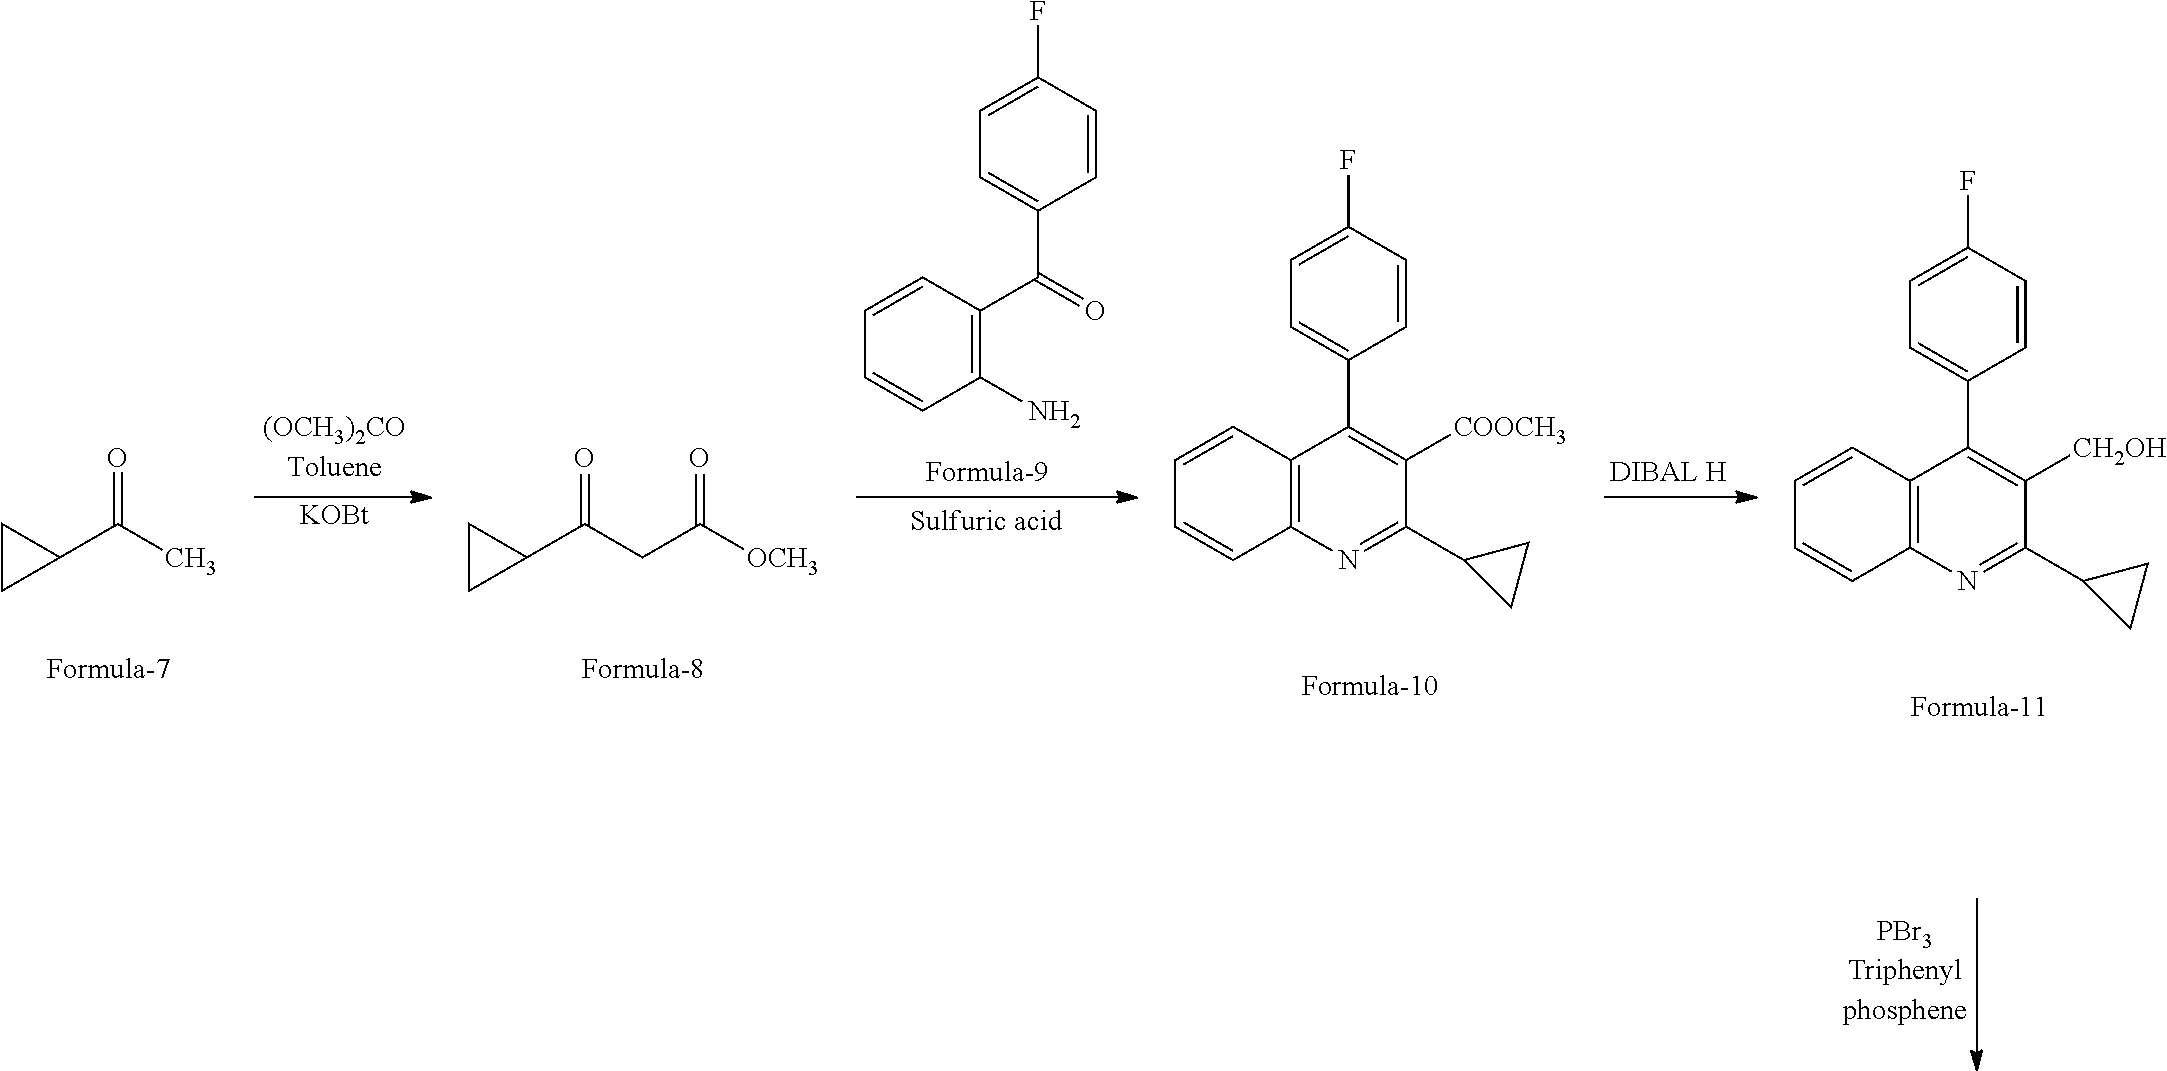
C1CC1C(C)=O.C1CC1C(CC([OCH3])=O)=O.C1(F)=CC=C(C2=C([COOCH3])C(C3CC3)=NC3=C2C=CC=C3)C=C1.C1(F)=CC=C(C2=C([CH2OH])C(C3CC3)=NC3=C2C=CC=C3)C=C1.C1(F)=CC=C(C(C2=C(N)C=CC=C2)=O)C=C1.[KOBt]
